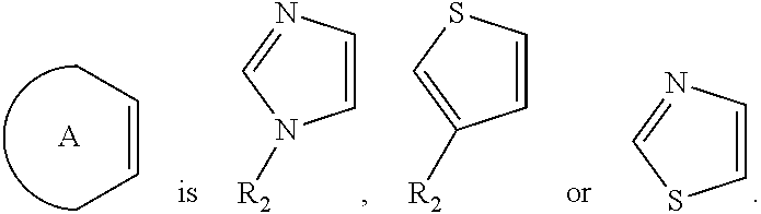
C(=CC)C.[A].C1=CN=CN1[R2].C1=CN=CS1.C1=CSC=C1[R2]
